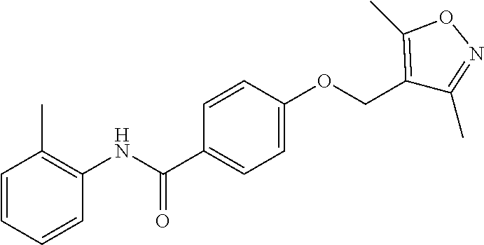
C1=CC=CC(NC(C2=CC=C(OCC3=C(C)ON=C3C)C=C2)=O)=C1C
